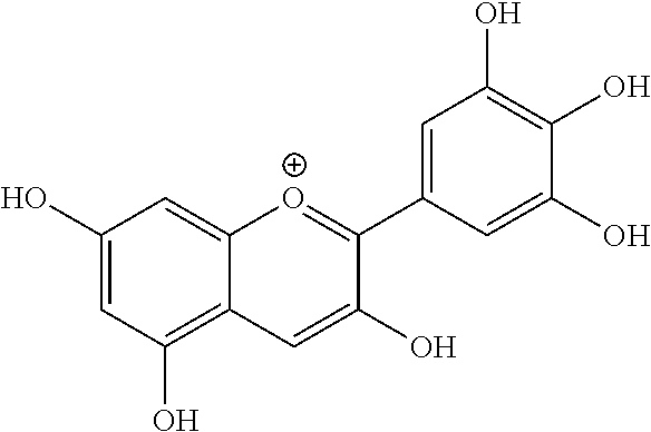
C1(O)=CC(O)=C2C(=C1)[O+]=C(C1=CC(O)=C(O)C(O)=C1)C(O)=C2
